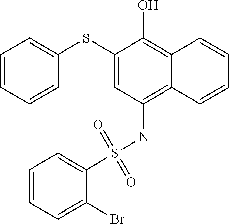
C1(SC2=CC=CC=C2)=CC(NS(=O)(=O)C2=CC=CC=C2Br)=C2C(=C1O)C=CC=C2
